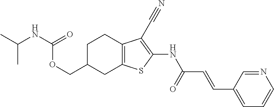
O(CC1CC2=C(CC1)C(C#N)=C(NC(C=CC1=CC=CN=C1)=O)S2)C(=O)NC(C)C
